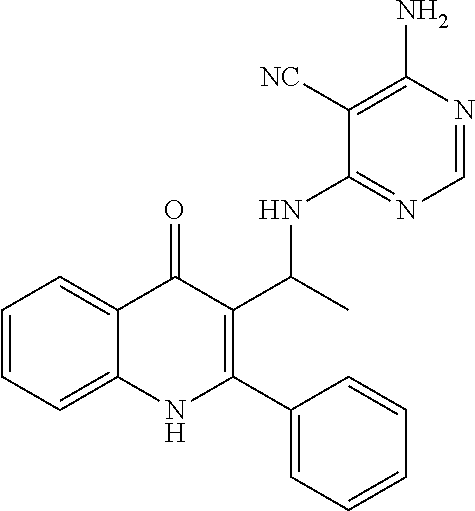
C1=CC=C2C(=C1)C(=O)C(C(C)NC1=NC=NC(N)=C1[NC])=C(C1=CC=CC=C1)N2
